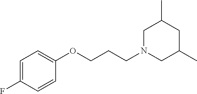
C1=C(F)C=CC(OCCCN2CC(C)CC(C)C2)=C1
